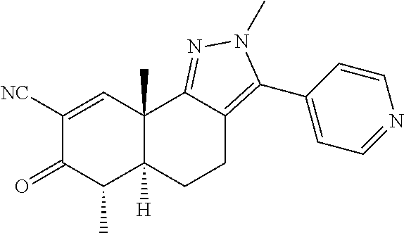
C1([NC])=CC2(C)C([H])(C(C)C1=O)CCC1=C(C3=CC=NC=C3)N(C)N=C21
